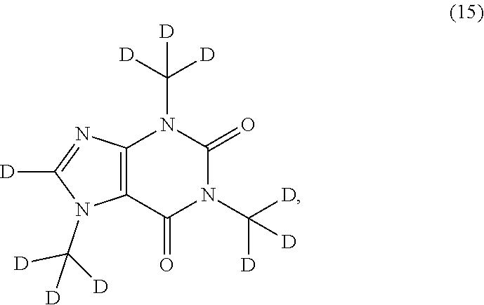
[D]C([D])([D])N1C2=C(N(C([D])([D])[D])C([D])=N2)C(=O)N(C([D])([D])[D])C1=O
